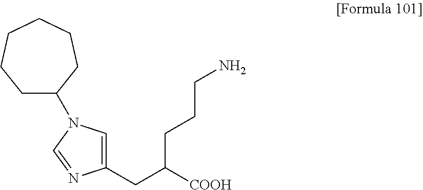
C1(CC([COOH])CCCN)=CN(C2CCCCCC2)C=N1
